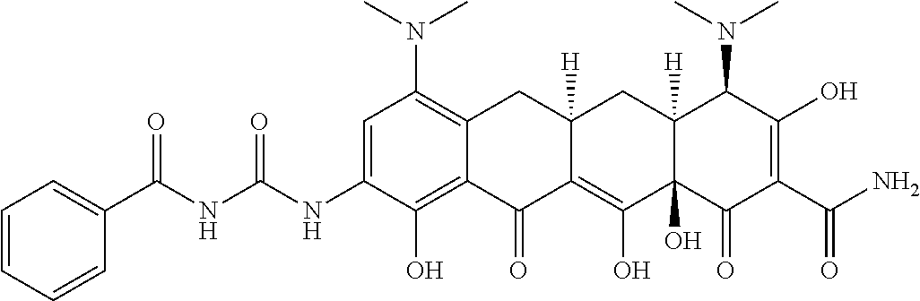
C1=C(NC(NC(C2=CC=CC=C2)=O)=O)C(O)=C2C(=C1N(C)C)CC1([H])C(=C(O)C3(O)C([H])(C1)C(N(C)C)C(O)=C(C(N)=O)C3=O)C2=O
